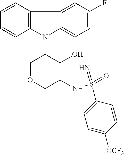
N1(C2COCC(NS(=O)(=N)C3=CC=C([OCF3])C=C3)C2O)C2=C(C3=CC(F)=CC=C13)C=CC=C2
